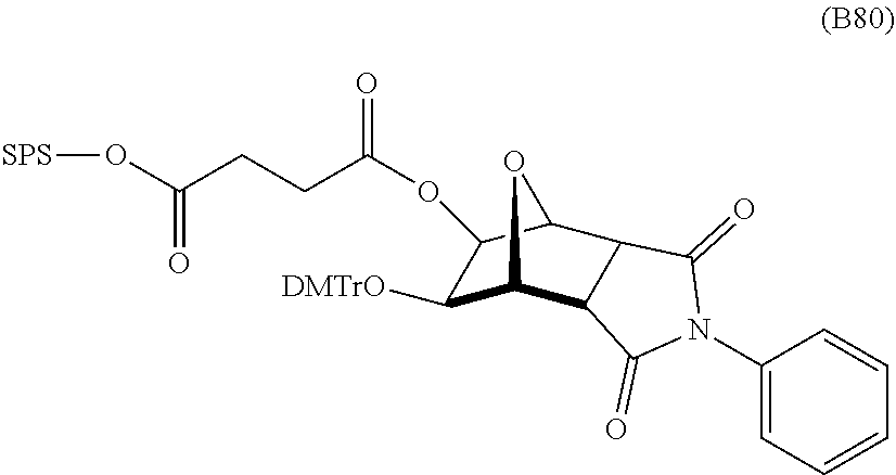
[SPS]OC(CCC(OC1C([DMTrO])C2C3C(C1O2)C(=O)N(C1=CC=CC=C1)C3=O)=O)=O
